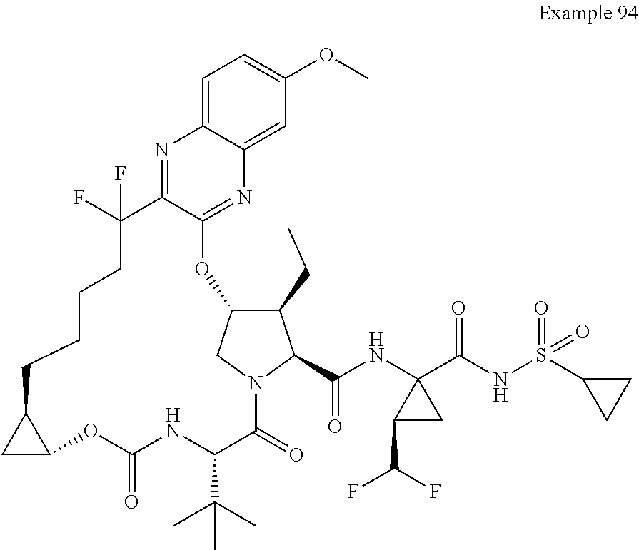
C1=C2C(=CC(OC)=C1)N=C1C(=N2)C(F)(F)CCCCC2C(OC(=O)NC(C(C)(C)C)C(=O)N3CC(O1)C(CC)C3C(NC1(C(NS(C3CC3)(=O)=O)=O)C(C(F)F)C1)=O)C2
